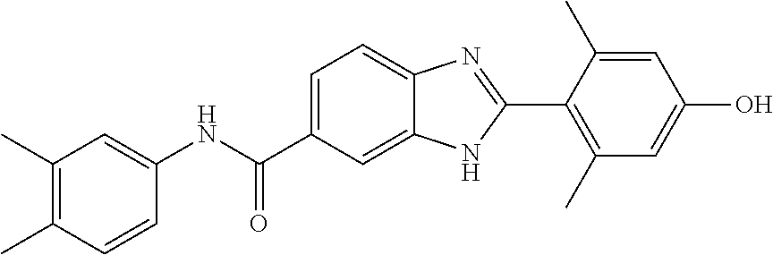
C1(NC(C2=CC=C3C(=C2)NC(C2=C(C)C=C(O)C=C2C)=N3)=O)=CC(C)=C(C)C=C1
